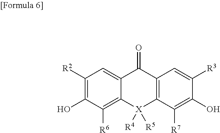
C12=CC([R2])=C(O)C([R6])=C1[X]([R4])([R5])C1=C(C2=O)C=C([R3])C(O)=C1[R7]
